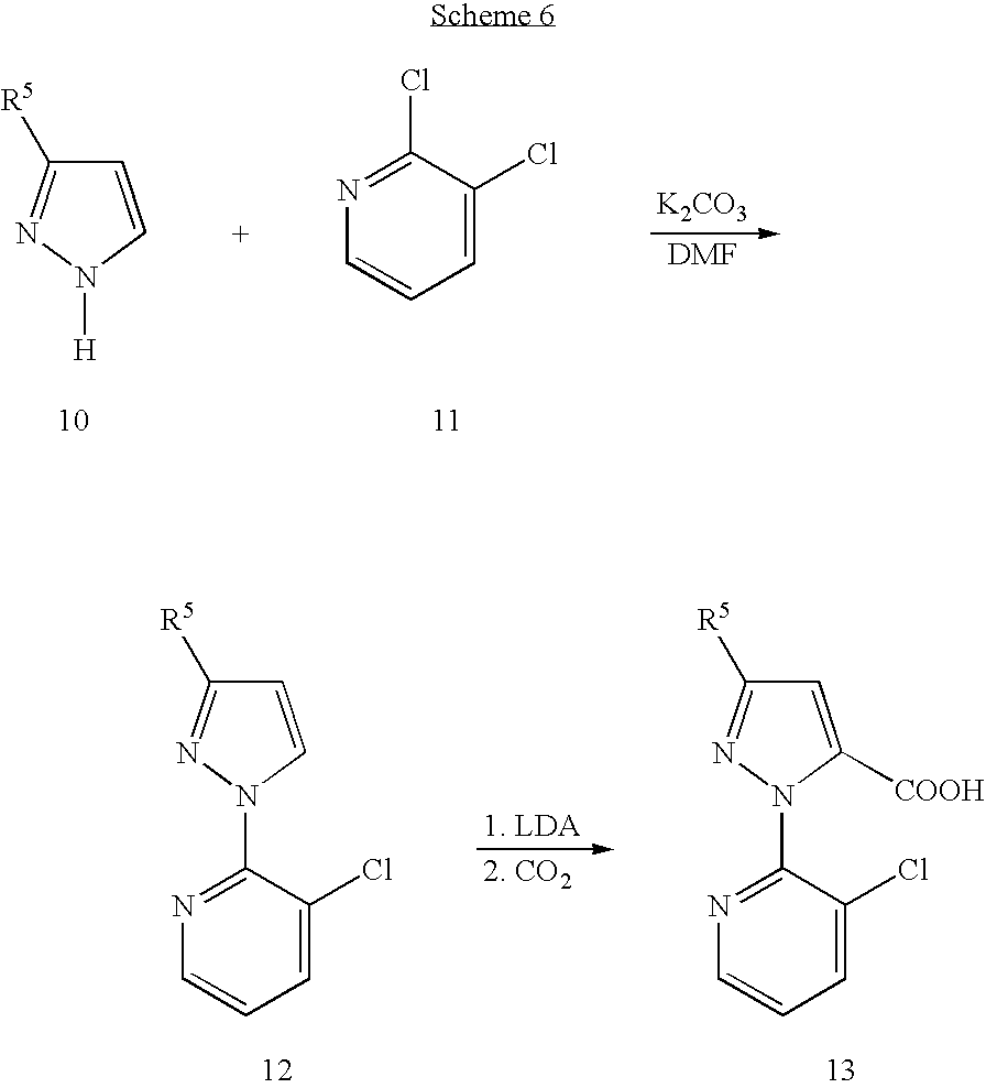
N1=C(Cl)C(Cl)=CC=C1.[K2CO3].C1=CN([H])N=C1[R5].C1=CN(C2=NC=CC=C2Cl)N=C1[R5].C1=C([COOH])N(C2=NC=CC=C2Cl)N=C1[R5]
